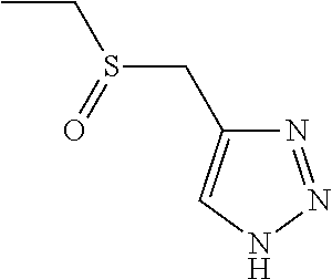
CCS(CC1=CNN=N1)=O
